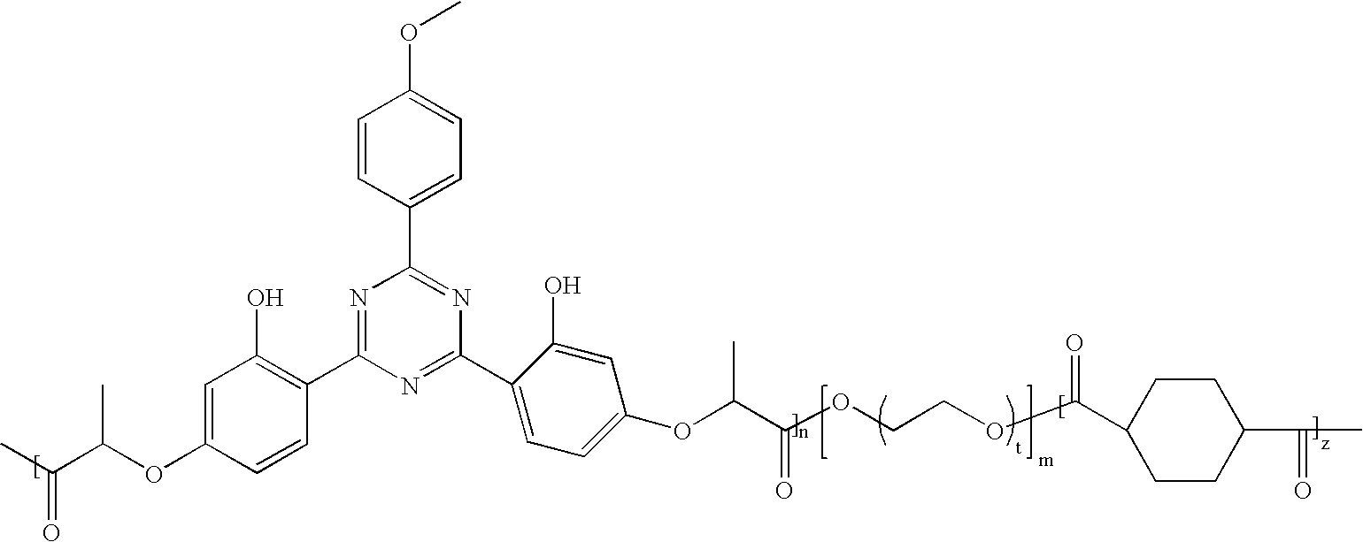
C1=CC(C2=NC(C3=CC=C(OC(C(OCCOC(=O)C4CCC(C(=O)C)CC4)=O)C)C=C3O)=NC(C3=C(O)C=C(OC(C(C)=O)C)C=C3)=N2)=CC=C1OC
